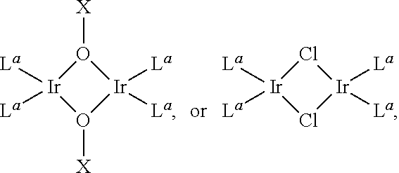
O1([X])[Ir]([La])([La])O([X])[Ir]1([La])[La].Cl1[Ir]([La])([La])Cl[Ir]1([La])[La]
